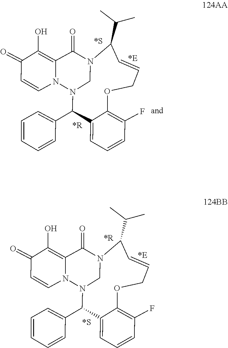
N12CN(C(C3=CC=CC=C3)C3=CC=CC(F)=C3OCC=CC1C(C)C)N1C=CC(=O)C(O)=C1C2=O.N12CN(C(C3=CC=CC=C3)C3=CC=CC(F)=C3OCC=CC1C(C)C)N1C=CC(=O)C(O)=C1C2=O
